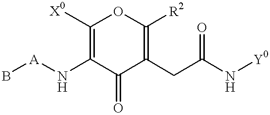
[A](NC1=C([X0])OC([R2])=C(CC(N[Y0])=O)C1=O)B
